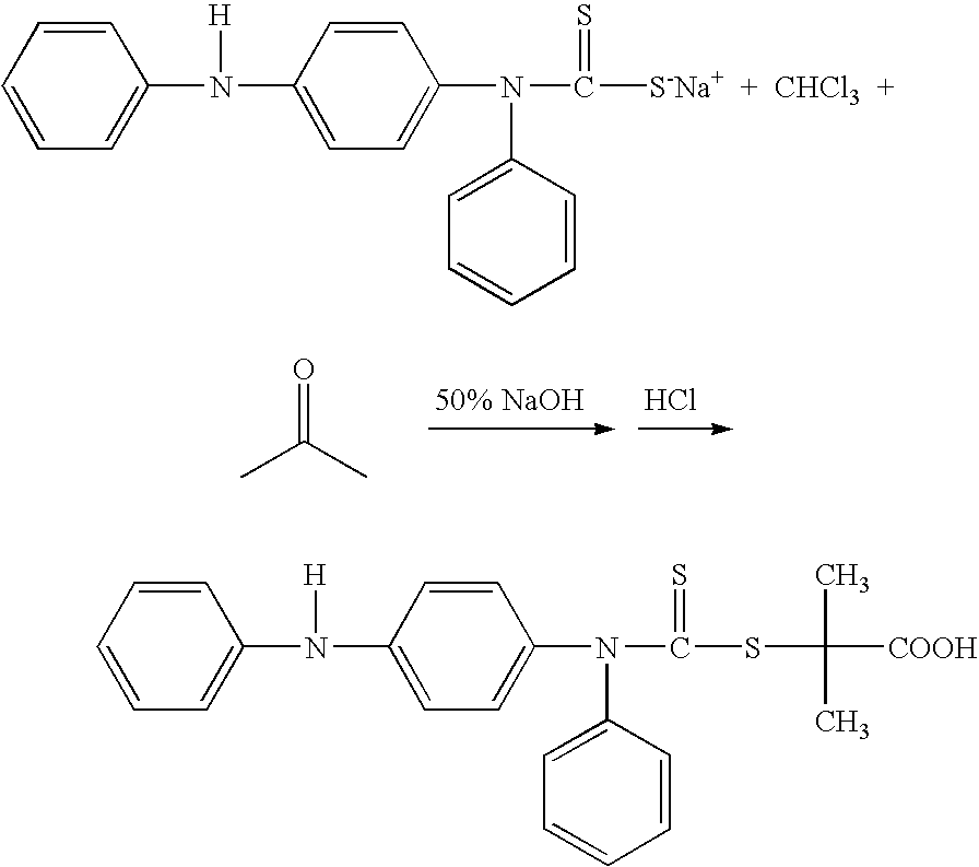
O=C(C)C.Cl.N(C([S-Na+  +  CHCl3  +])=S)(C1=CC=CC=C1)C1=CC=C(N(C2=CC=CC=C2)[H])C=C1.C(SC(C)(C)[COOH])(=S)N(C1=CC=CC=C1)C1=CC=C(N(C2=CC=CC=C2)[H])C=C1
